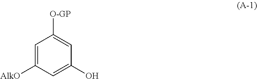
C1=C([AlkO])C=C(O)C=C1[O-GP]
